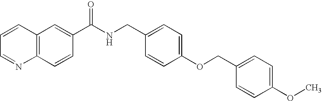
C1=CC=NC2=C1C=C(C(NCC1=CC=C(OCC3=CC=C(OC)C=C3)C=C1)=O)C=C2
